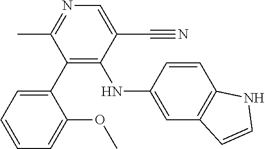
C1=C(C#N)C(NC2=CC3=C(C=C2)NC=C3)=C(C2=CC=CC=C2OC)C(C)=N1
